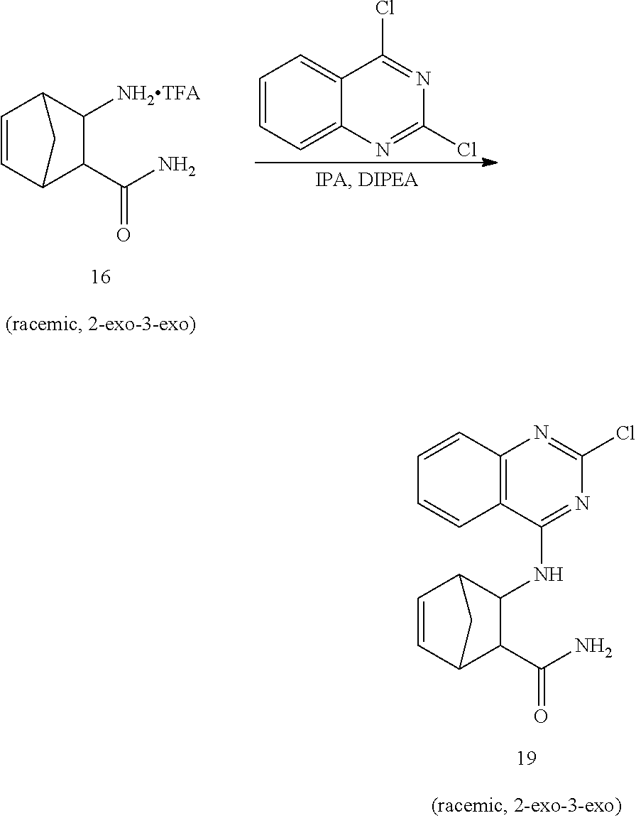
C1=CC2C(C(N)=O)C([NH2TFA])C1C2.C1=CC=C2C(=C1)C(Cl)=NC(Cl)=N2.C1=CC2C(C(N)=O)C(NC3=NC(Cl)=NC4=C3C=CC=C4)C1C2
